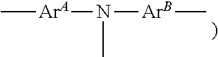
C[ArA]N(C)[ArB]C
